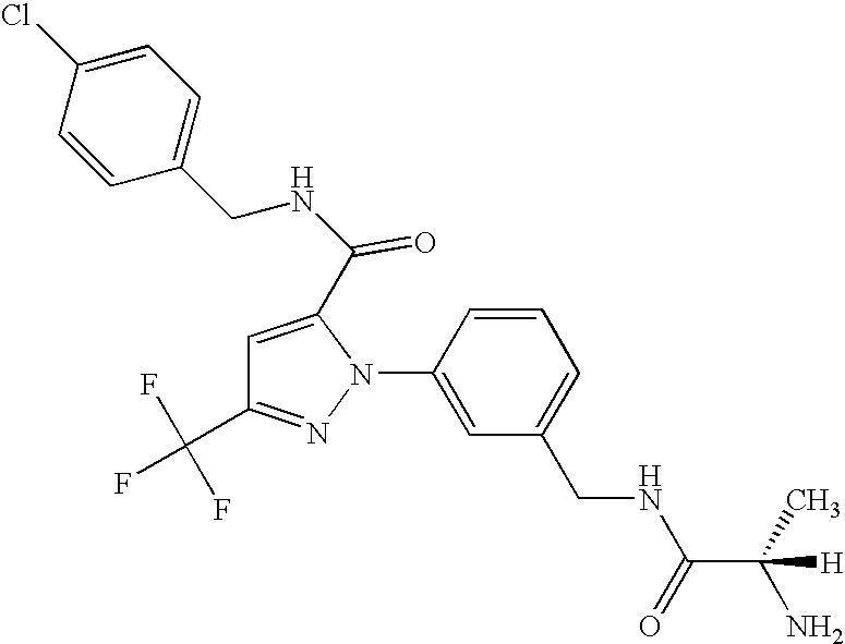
C1=CC(N2C(C(NCC3=CC=C(Cl)C=C3)=O)=CC(C(F)(F)F)=N2)=CC(CNC(C(C)(N)[H])=O)=C1
